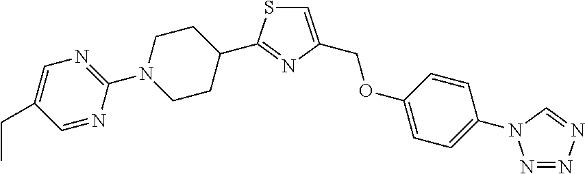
C1CN(C2=NC=C(CC)C=N2)CCC1C1=NC(COC2=CC=C(N3N=NN=C3)C=C2)=CS1
